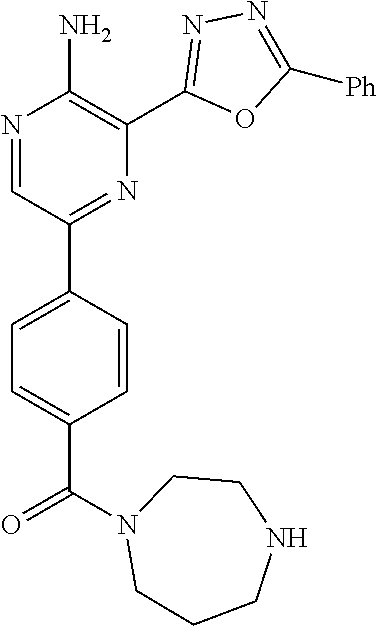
C1(C2=CC=C(C(=O)N3CCCNCC3)C=C2)=NC(C2=NN=C([Ph])O2)=C(N)N=C1
